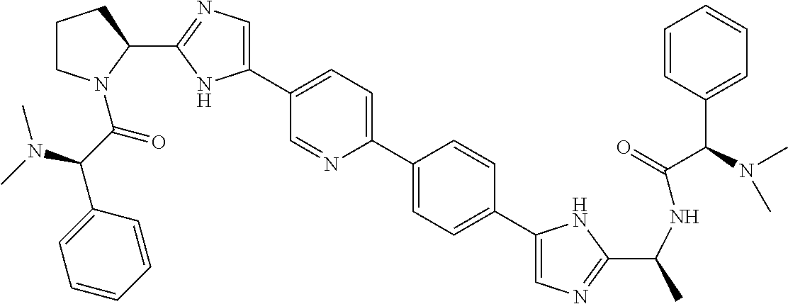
C1(C2=CN=C(C3CCCN3C(C(C3=CC=CC=C3)N(C)C)=O)N2)=CC=C(C2=CC=C(C3=CN=C(C(C)NC(C(C4=CC=CC=C4)N(C)C)=O)N3)C=C2)N=C1
